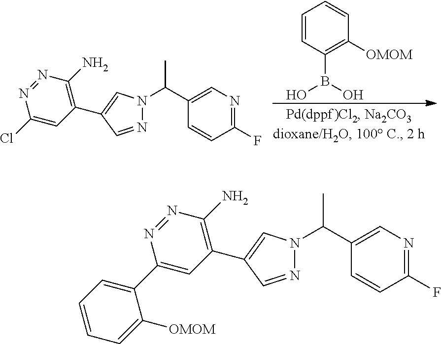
C1(C2=C(N)N=NC(Cl)=C2)=CN(C(C2=CN=C(F)C=C2)C)N=C1.C1=CC(B(O)O)=C([OMOM])C=C1.C1(C2=C(N)N=NC(C3=CC=CC=C3[OMOM])=C2)=CN(C(C2=CN=C(F)C=C2)C)N=C1
